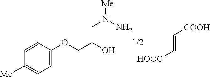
C1=C(OCC(O)CN([Me])N)C=CC([Me])=C1.C(=C[HOOC])[COOH]
